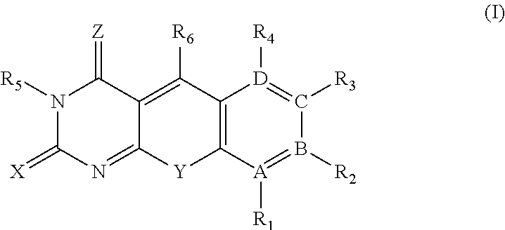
N1([R5])C(=[X])N=C2C(=C([R6])C3=C([Y]2)[A]([R1])=B([R2])C([R3])=[D]3[R4])C1=[Z]
